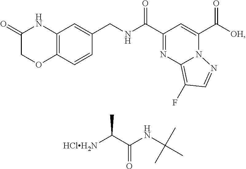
C(=O)(C([HClH2N])C)NC(C)(C)C.C(=O)(C1=CC(C(=O)NCC2=CC3=C(C=C2)OCC(=O)N3)=NC2=C(F)C=NN21)[OH]
